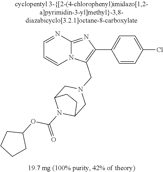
C1=CC(Cl)=CC=C1C1=C(CN2CC3N(C(=O)OC4CCCC4)C(C2)CC3)N2C(=N1)N=CC=C2
